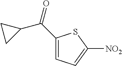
C1(C(=O)C2CC2)=CC=C([NO2])S1
